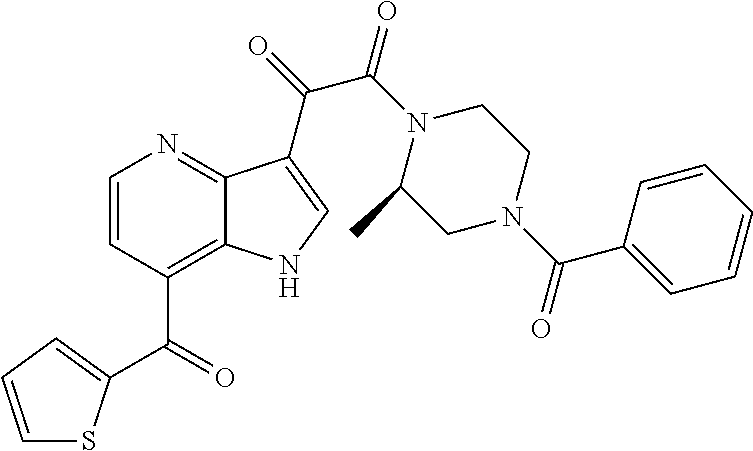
C(C1=C2C(=NC=C1)C(C(=O)C(N1C(C)CN(C(C3=CC=CC=C3)=O)CC1)=O)=CN2)(=O)C1=CC=CS1
